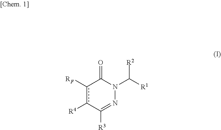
c1([RF])c([R4])C([R3])=NN(C([R1])[R2])C1=O
